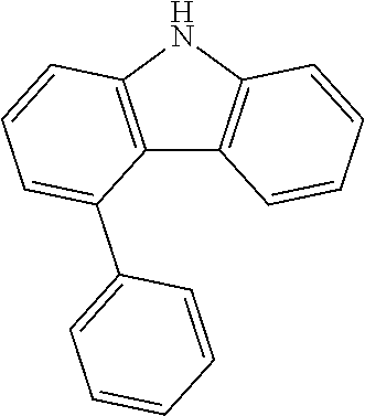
C12=C(NC3=C1C=CC=C3)C=CC=C2C1=CC=CC=C1
